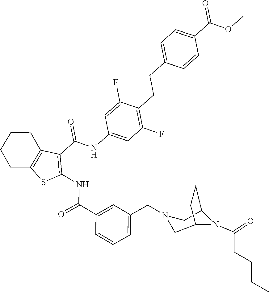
C1=C(NC(C2=C(NC(C3=CC(CN4CC5N(C(CCCC)=O)C(C4)CC5)=CC=C3)=O)SC3=C2CCCC3)=O)C=C(F)C(CCC2=CC=C(C(=O)OC)C=C2)=C1F
